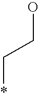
*CCO
